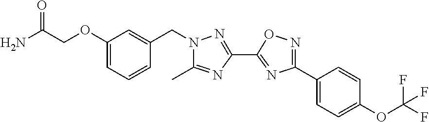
C(OC1=CC=CC(CN2C(C)=NC(C3=NC(C4=CC=C(OC(F)(F)F)C=C4)=NO3)=N2)=C1)C(N)=O
